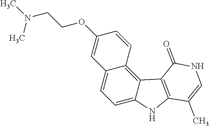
C1=C2C(=C3C(=C1)C=C(OCCN(C)C)C=C3)C1=C(N2)C(C)=CNC1=O
